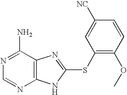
N1=C(N)C2=C(N=C1)NC(SC1=C(OC)C=CC([NC])=C1)=N2
